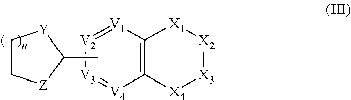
C12=C([V1]=[V2][V3]=[V4]1)[X1][X2][X3][X4]2.CC1[Y]CC[Z]1
